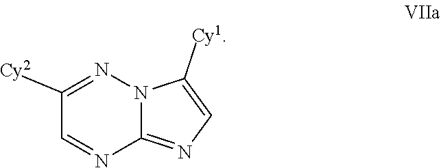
C1([Cy2])=NN2C(=NC=C2[Cy1])N=C1
